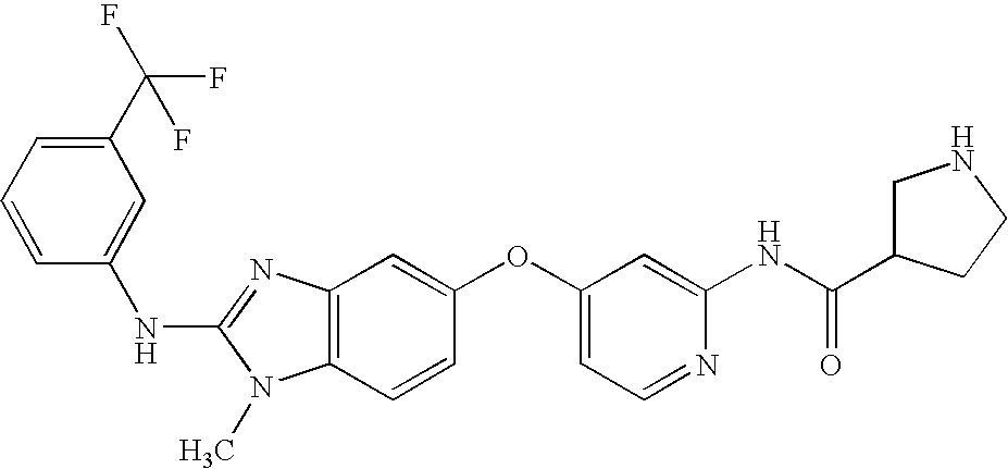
N(C1=NC2=C(N1C)C=CC(OC1=CC=NC(NC(C3CNCC3)=O)=C1)=C2)C1=CC(C(F)(F)F)=CC=C1
